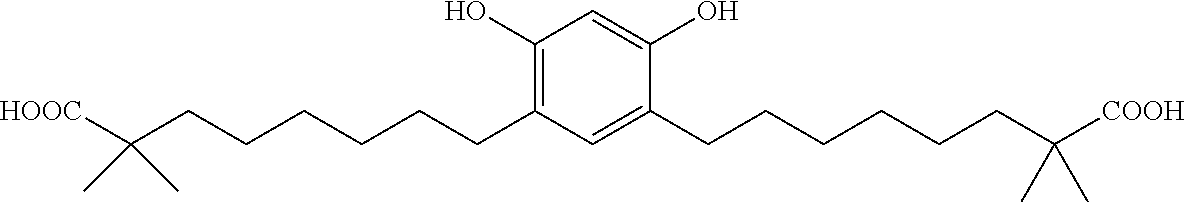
C1(O)=C(CCCCCCC(C)(C)[HOOC])C=C(CCCCCCC(C)(C)[COOH])C(O)=C1
